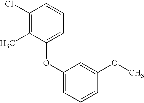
C1(Cl)=C(C)C(OC2=CC=CC(OC)=C2)=CC=C1
